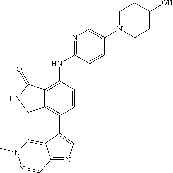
C12=NC=C(C3=C4C(=C(NC5=NC=C(N6CCC(O)CC6)C=C5)C=C3)C(=O)NC4)C1=CN(C)N=C2
